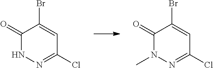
C1(=O)N(C)N=C(Cl)C=C1Br.C1(=O)NN=C(Cl)C=C1Br
